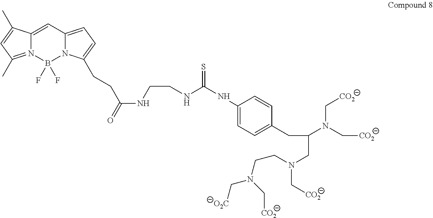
N12=C(C)C=C(C)C1=CC1=CC=C(CCC(NCCNC(NC3=CC=C(CC(N(C[CO2])C[CO2])CN(C[CO2])CCN(C[O2C])C[CO2])C=C3)=S)=O)N1B2(F)F
